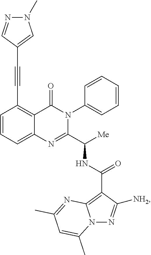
C1(C#CC2=CN(C)N=C2)=C2C(=CC=C1)N=C(C([Me])NC(C1=C3N(N=C1[NH2])C(C)=CC(C)=N3)=O)N(C1=CC=CC=C1)C2=O
